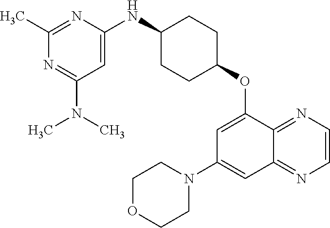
C1(C)=NC(NC2CCC(OC3=CC(N4CCOCC4)=CC4=NC=CN=C34)CC2)=CC(N(C)C)=N1
